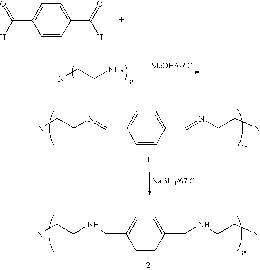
C(C1=CC=C(CNCCN)C=C1)NCCN.C(C1=CC=C(C(=O)[H])C=C1)(=O)[H].NCCN.C(C1=CC=C(C=NCCN)C=C1)=NCCN
